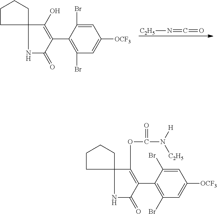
[C2H5]N=C=O.N1C(=O)C(C2=C(Br)C=C([OCF3])C=C2Br)=C(O)C12CCCC2.N1C(=O)C(C2=C(Br)C=C([OCF3])C=C2Br)=C(OC(N([H])[C2H5])=O)C12CCCC2
